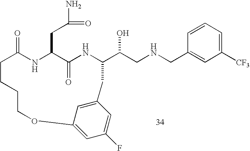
C1=CC=C([CF3])C=C1CNCC(O)C1NC(=O)C(CC(N)=O)NC(=O)CCCCOC2=CC(F)=CC(=C2)C1
